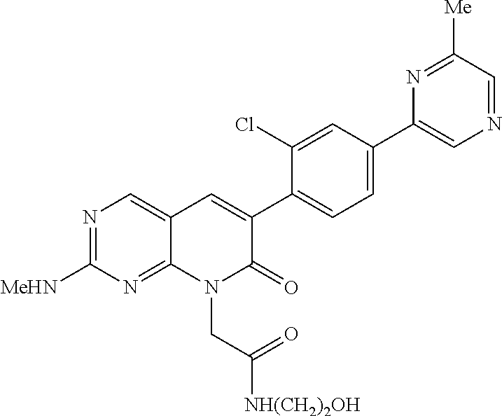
N1=C([MeHN])N=C2C(=C1)C=C(C1=CC=C(C3=CN=CC([Me])=N3)C=C1Cl)C(=O)N2CC([NH(CH2)2OH])=O
